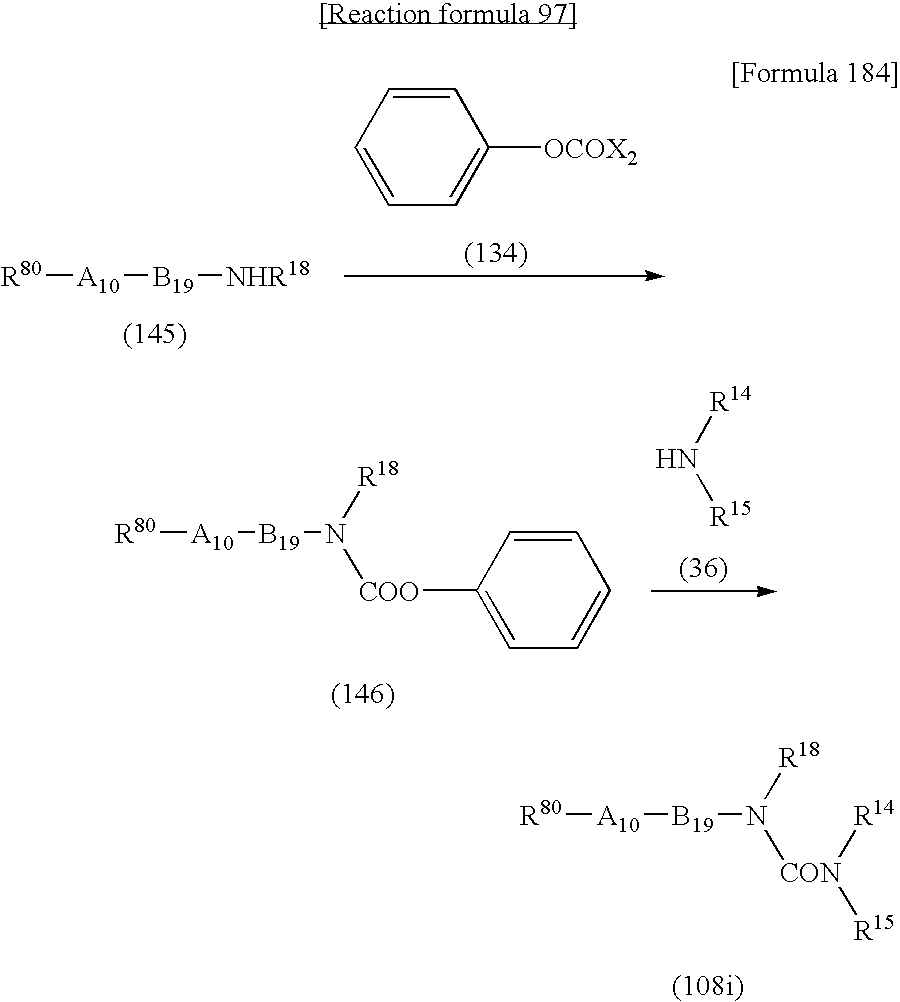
[R80][A10][B19][NHR18].C1=CC=CC=C1[OCOX2].[R80][A10][B19]N([R18])[COO]C1=CC=CC=C1.[R14]N[R15].[R80][A10][B19]N([R18])[CON]([R14])[R15]
